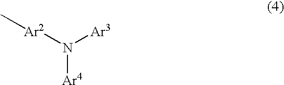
N([Ar4])([Ar2]C)[Ar3]
